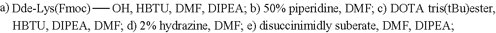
[Dde-Lys(Fmoc)][OH]
